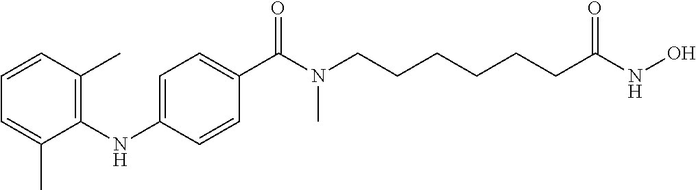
C1(NC2=CC=C(C(N(CCCCCCC(NO)=O)C)=O)C=C2)=C(C)C=CC=C1C
